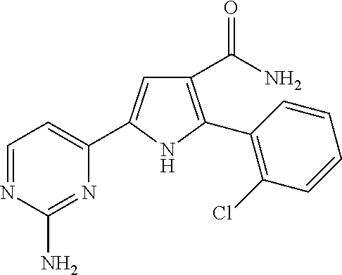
C1(C(=O)N)=C(C2=C(Cl)C=CC=C2)NC(C2=CC=NC(N)=N2)=C1
